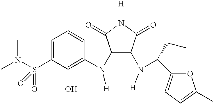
C1(N([H])C2=C(O)C(S(N(C)C)(=O)=O)=CC=C2)=C(N([H])C(C2=CC=C(C)O2)CC)C(=O)N([H])C1=O
